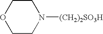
C1COCCN1[(CH2)2SO3H]
